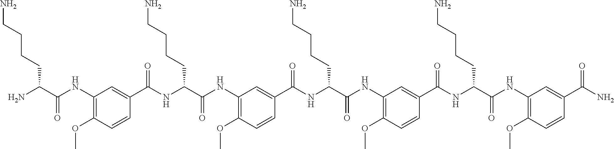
C1(NC(C(N)CCCCN)=O)=C(OC)C=CC(C(NC(C(NC2=C(OC)C=CC(C(NC(C(NC3=C(OC)C=CC(C(NC(C(NC4=C(OC)C=CC(C(N)=O)=C4)=O)CCCCN)=O)=C3)=O)CCCCN)=O)=C2)=O)CCCCN)=O)=C1
